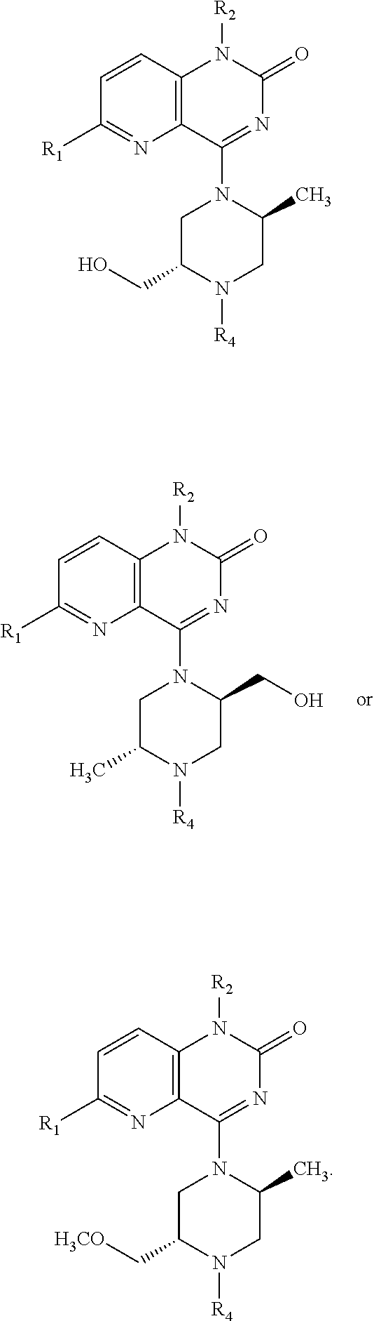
C1=CC2=C(N=C1[R1])C(N1CC(CO)N([R4])CC1C)=NC(=O)N2[R2].C1=CC2=C(N=C1[R1])C(N1CC(C[H3CO])N([R4])CC1C)=NC(=O)N2[R2].C1=CC2=C(N=C1[R1])C(N1CC(C)N([R4])CC1CO)=NC(=O)N2[R2]
